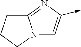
N12C=C(->C)N=C1CCC2
